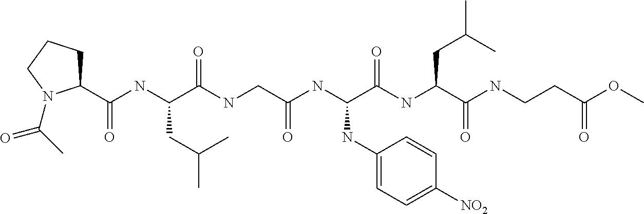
C(NC(C(NCC(=O)NC(C(=O)NC(CC(C)C)C(=O)NCCC(=O)OC)NC1=CC=C([NO2])C=C1)=O)CC(C)C)(=O)C1CCCN1C(=O)C
